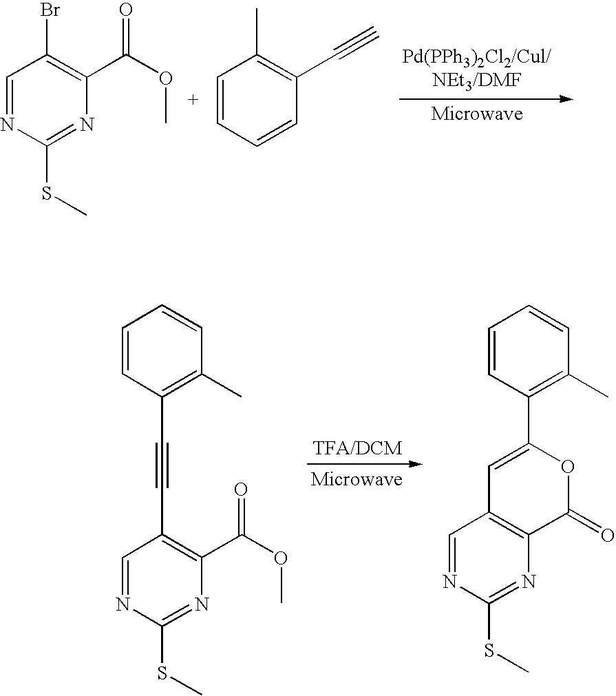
C1=NC(SC)=NC(C(OC)=O)=C1Br.C1=CC=CC(C#C)=C1C.C1=CC(C#CC2=C(C(OC)=O)N=C(SC)N=C2)=C(C)C=C1.C1=CC(C2=CC3=C(N=C(SC)N=C3)C(=O)O2)=C(C)C=C1
